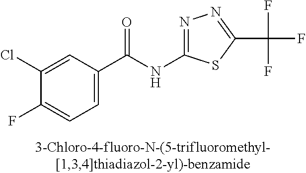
C1=C(C(NC2=NN=C(C(F)(F)F)S2)=O)C=C(Cl)C(F)=C1
